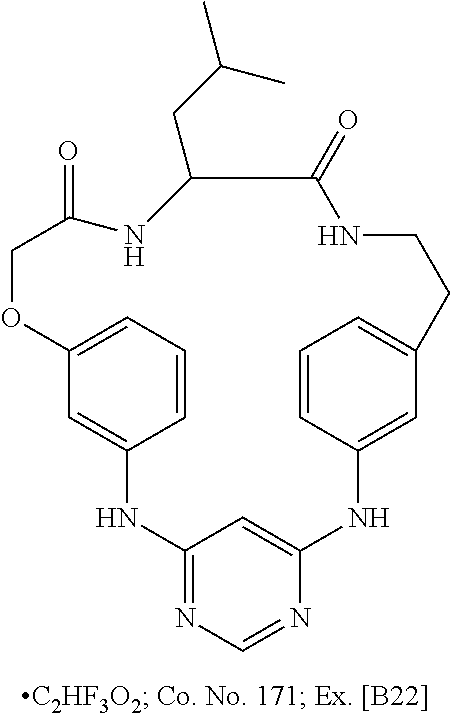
C12=NC=NC(=C1)NC1=CC(=CC=C1)CCNC(=O)C(CC(C)C)NC(=O)COC1=CC=CC(=C1)N2
